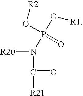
[R20]N(C(=O)[R21])P(=O)(O[R2])O[R1]
